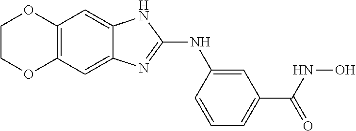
C12=C(C=C3C(=C1)NC(NC1=CC(C(=O)NO)=CC=C1)=N3)OCCO2
